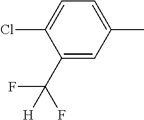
C1=C(C(F)(F)[H])C(Cl)=CC=C1C
